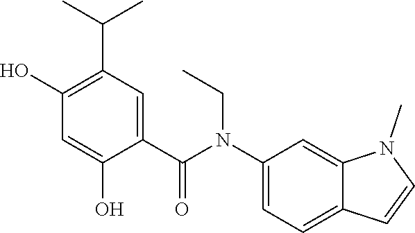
C1(C(N(C2=CC=C3C(=C2)N(C)C=C3)CC)=O)=CC(C(C)C)=C(O)C=C1O
